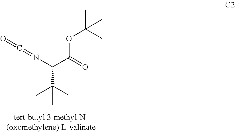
O=C=NC(C(=O)OC(C)(C)C)C(C)(C)C
